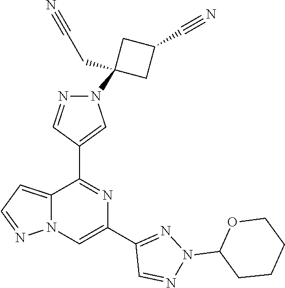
C12=CC=NN1C=C(C1=NN(C3CCCCO3)N=C1)N=C2C1=CN(C2(CC#N)CC(C#N)C2)N=C1
